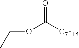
O(C([C7F15])=O)CC
